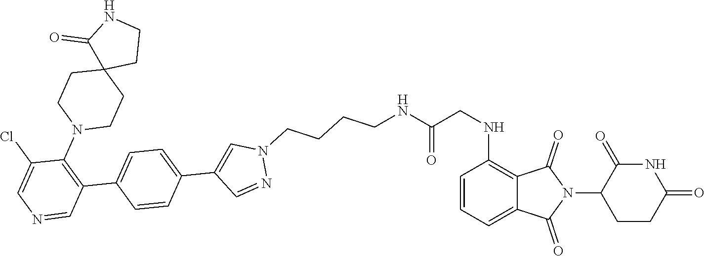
N1=CC(C2=CC=C(C3=C(N4CCC5(CC4)CCNC5=O)C(Cl)=CN=C3)C=C2)=CN1CCCCNC(CNC1=C2C(=CC=C1)C(=O)N(C1CCC(=O)NC1=O)C2=O)=O
